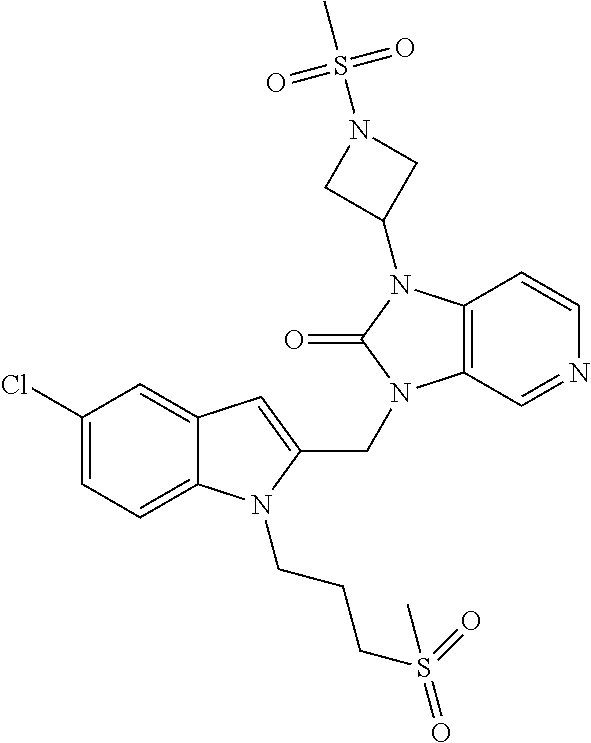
C12=CC(Cl)=CC=C1N(CCCS(=O)(=O)C)C(CN1C3=C(N(C4CN(S(=O)(=O)C)C4)C1=O)C=CN=C3)=C2
